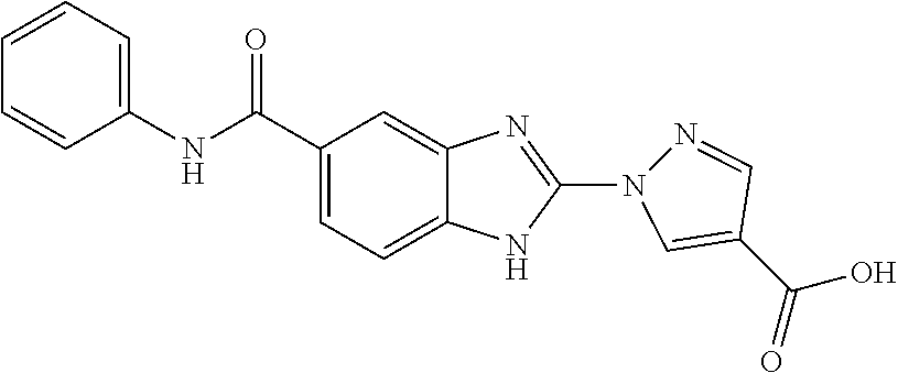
C12=CC=C(C(=O)NC3=CC=CC=C3)C=C1N=C(N1N=CC(C(O)=O)=C1)N2
